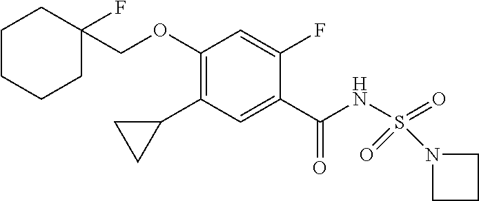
C1(OCC2(F)CCCCC2)=C(C2CC2)C=C(C(NS(=O)(=O)N2CCC2)=O)C(F)=C1
